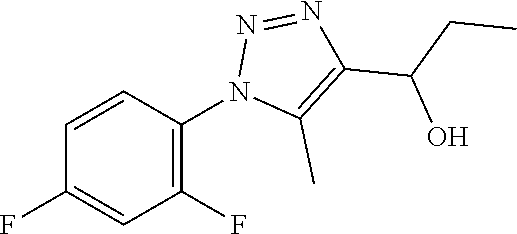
C1=CC(N2C(C)=C(C(CC)O)N=N2)=C(F)C=C1F
